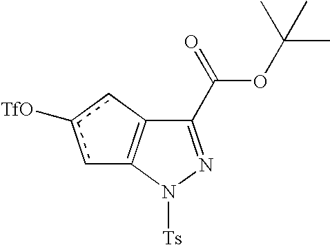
C1(C(OC(C)(C)C)=O)=NN([Ts])C2=C1cc([TfO])c2
